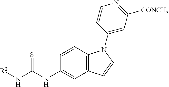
C12=C(C=CC(NC(N[R2])=S)=C1)N(C1=CC([CONCH3])=NC=C1)C=C2
